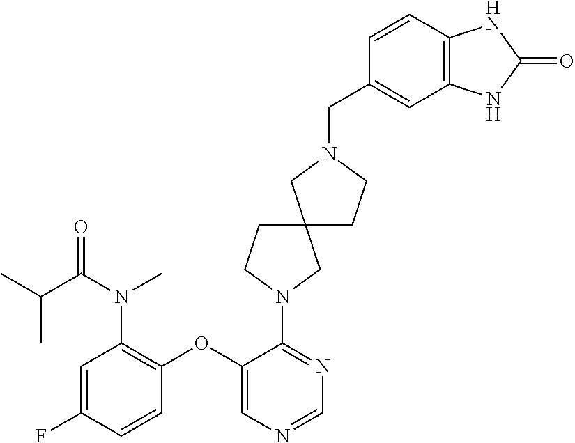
N1=C(N2CC3(CC2)CN(CC2=CC4=C(C=C2)NC(=O)N4)CC3)C(OC2=C(N(C(=O)C(C)C)C)C=C(F)C=C2)=CN=C1
